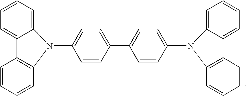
C1(N2C3=CC=CC=C3C3=C2C=CC=C3)=CC=C(C2=CC=C(N3C4=CC=CC=C4C4=C3C=CC=C4)C=C2)C=C1
